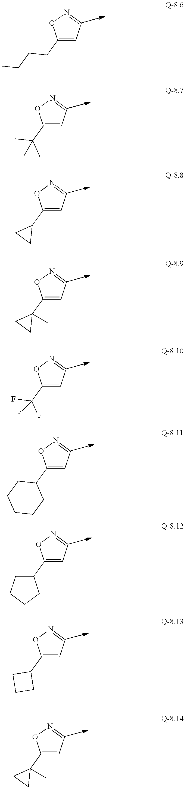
C1(CCCC)=CC=NO1.C1(C(C)(C)C)=CC=NO1.C1(C2CC2)=CC=NO1.C1(C2(C)CC2)=CC=NO1.C1(C(F)(F)F)=CC=NO1.C1(C2CCCCC2)=CC=NO1.C1(C2CCCC2)=CC=NO1.C1(C2CCC2)=CC=NO1.C1(C2(CC)CC2)=CC=NO1
